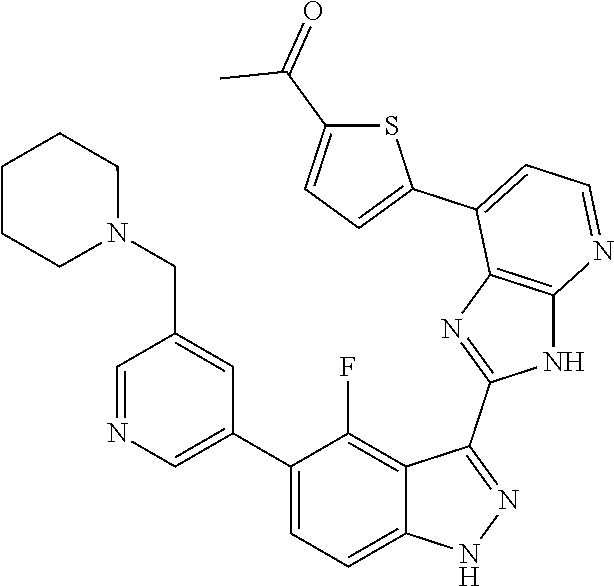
C1=NC=C(C2=CC=C3C(=C2F)C(C2=NC4=C(N2)N=CC=C4C2=CC=C(C(=O)C)S2)=NN3)C=C1CN1CCCCC1
